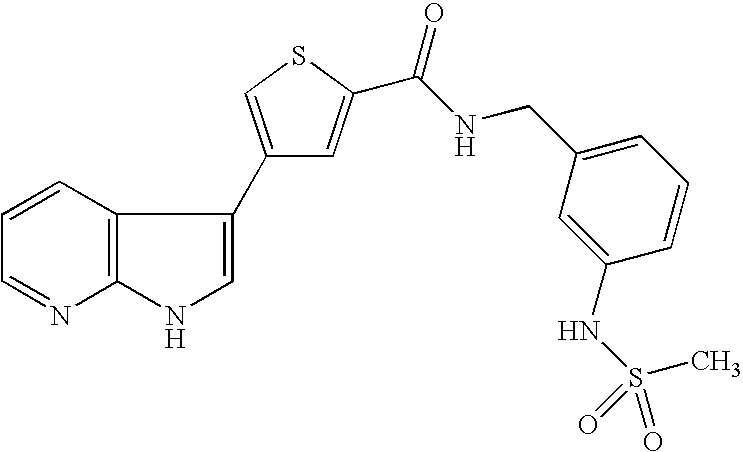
C12=C(C=CC=N1)C(C1=CSC(C(NCC3=CC=CC(NS(=O)(C)=O)=C3)=O)=C1)=CN2
